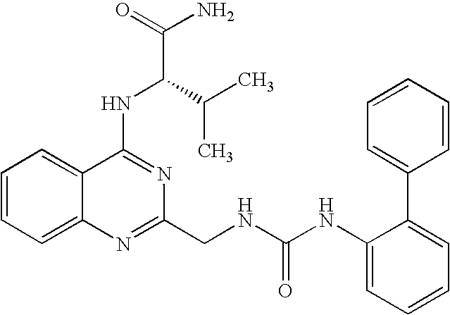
C1=CC=C2C(=C1)C(NC(C(C)C)C(N)=O)=NC(CNC(NC1=CC=CC=C1C1=CC=CC=C1)=O)=N2
